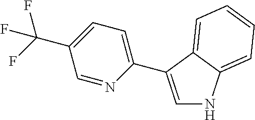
C1=C(C2=CC=C(C(F)(F)F)C=N2)C2=CC=CC=C2N1
